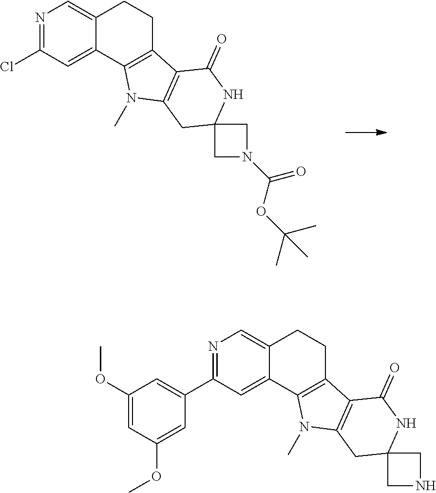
N1=C(Cl)C=C2C(=C1)CCC1=C2N(C)C2=C1C(=O)NC1(C2)CN(C(OC(C)(C)C)=O)C1.N1=C(C2=CC(OC)=CC(OC)=C2)C=C2C(=C1)CCC1=C2N(C)C2=C1C(=O)NC1(C2)CNC1
